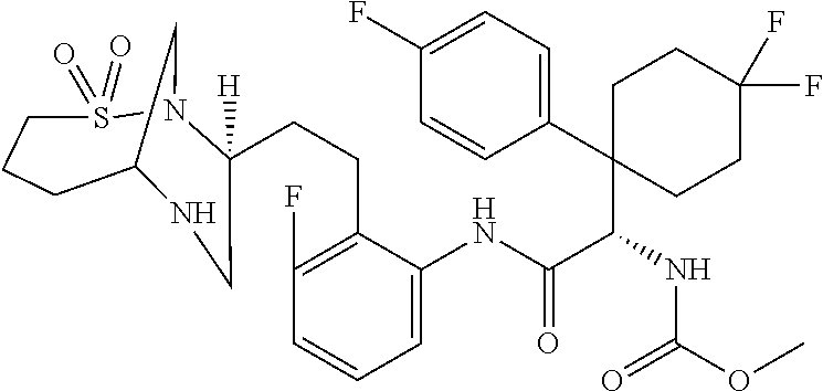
C(CC1=C(F)C=CC=C1NC(C(C1(C2=CC=C(F)C=C2)CCC(F)(F)CC1)NC(OC)=O)=O)C1([H])N2S(=O)(=O)CCCC(C2)NC1
